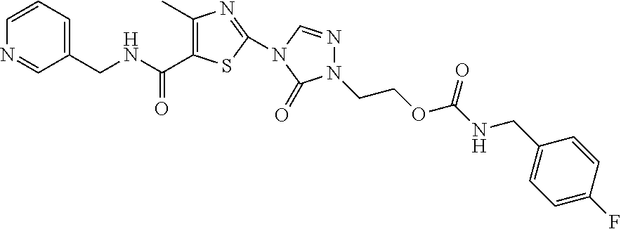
N1=CC(CNC(C2=C(C)N=C(N3C=NN(CCOC(NCC4=CC=C(F)C=C4)=O)C3=O)S2)=O)=CC=C1
